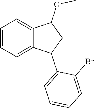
C1=CC=C2C(=C1)C(OC)CC2C1=CC=CC=C1Br
